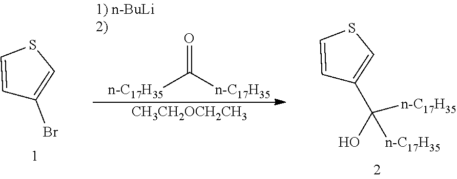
C1=CSC=C1Br.O=C([n-C17H35])[n-C17H35].[CH3CH2OCH2CH3].C1=CSC=C1C([n-C17H35])(O)[n-C17H35]
